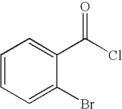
C1=CC=C(Br)C(C(Cl)=O)=C1
